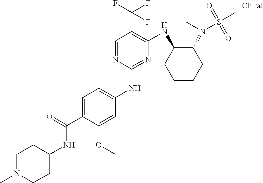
C1(NC2=CC=C(C(=O)NC3CCN(C)CC3)C(OC)=C2)=NC(NC2CCCCC2N(S(=O)(C)=O)C)=C(C(F)(F)F)C=N1
